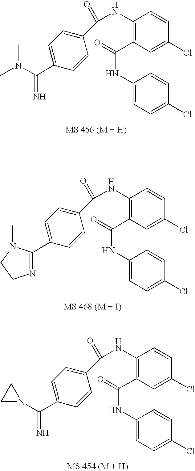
C1(NC(=O)C2=CC=C(C(N(C)C)=N)C=C2)=C(C(=O)NC2=CC=C(Cl)C=C2)C=C(Cl)C=C1.C1(NC(=O)C2=CC=C(C3=NCCN3C)C=C2)=C(C(=O)NC2=CC=C(Cl)C=C2)C=C(Cl)C=C1.C1(NC(=O)C2=CC=C(C(N3CC3)=N)C=C2)=C(C(=O)NC2=CC=C(Cl)C=C2)C=C(Cl)C=C1
